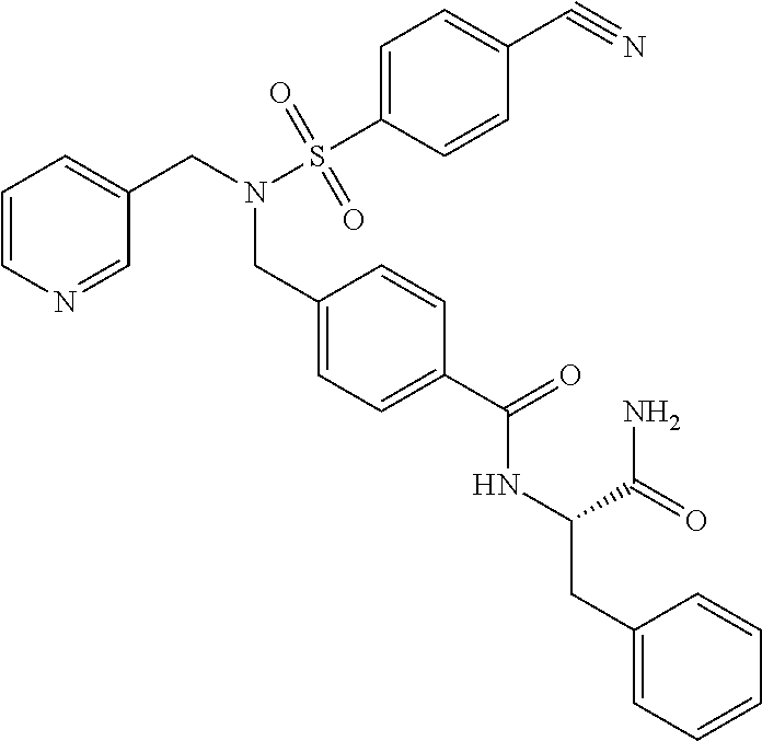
C1=CN=CC(CN(CC2=CC=C(C(NC(C(=O)N)CC3=CC=CC=C3)=O)C=C2)S(C2=CC=C(C#N)C=C2)(=O)=O)=C1
